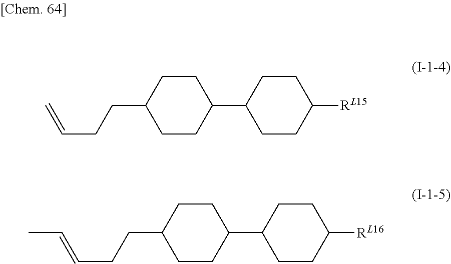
C1CC(CCC=C)CCC1C1CCC([RL15])CC1.C1CC(CCC=CC)CCC1C1CCC([RL16])CC1
